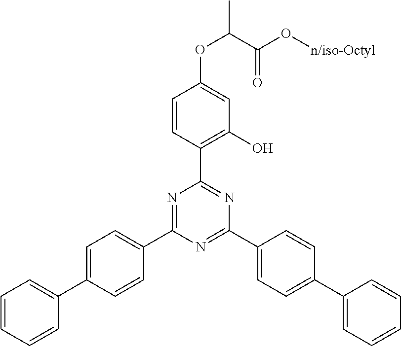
C1=CC=CC(C2=CC=C(C3=NC(C4=C(O)C=C(OC(C)C(O[n/iso-Octyl])=O)C=C4)=NC(C4=CC=C(C5=CC=CC=C5)C=C4)=N3)C=C2)=C1
